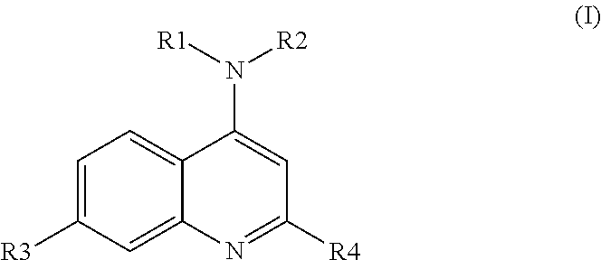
C1=C([R3])C=C2C(=C1)C(N([R1])[R2])=CC([R4])=N2
